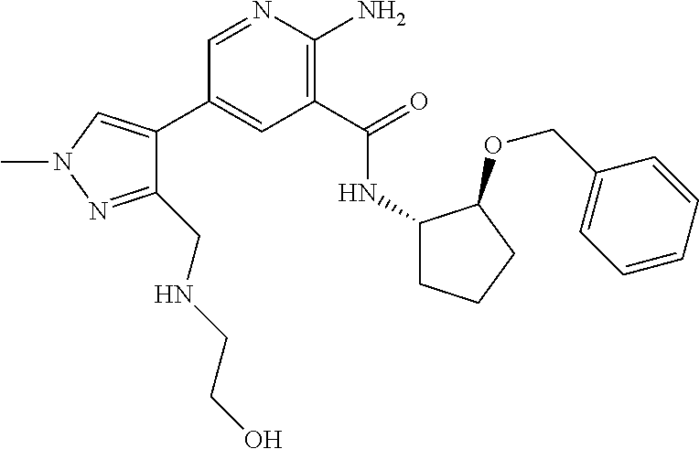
C1(C2=CN(C)N=C2CNCCO)=CC(C(=O)NC2CCCC2OCC2=CC=CC=C2)=C(N)N=C1
